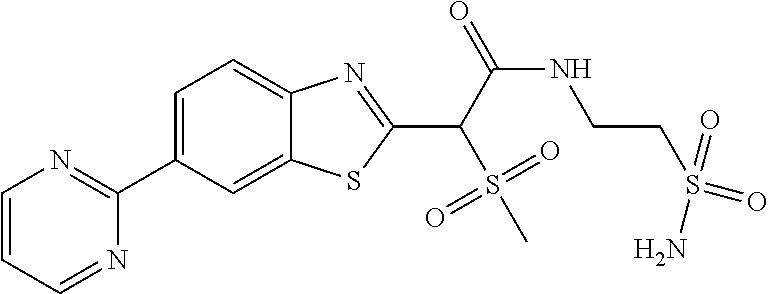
C1=C(C2=NC=CC=N2)C=C2C(=C1)N=C(C(C(NCCS(N)(=O)=O)=O)S(=O)(=O)C)S2
